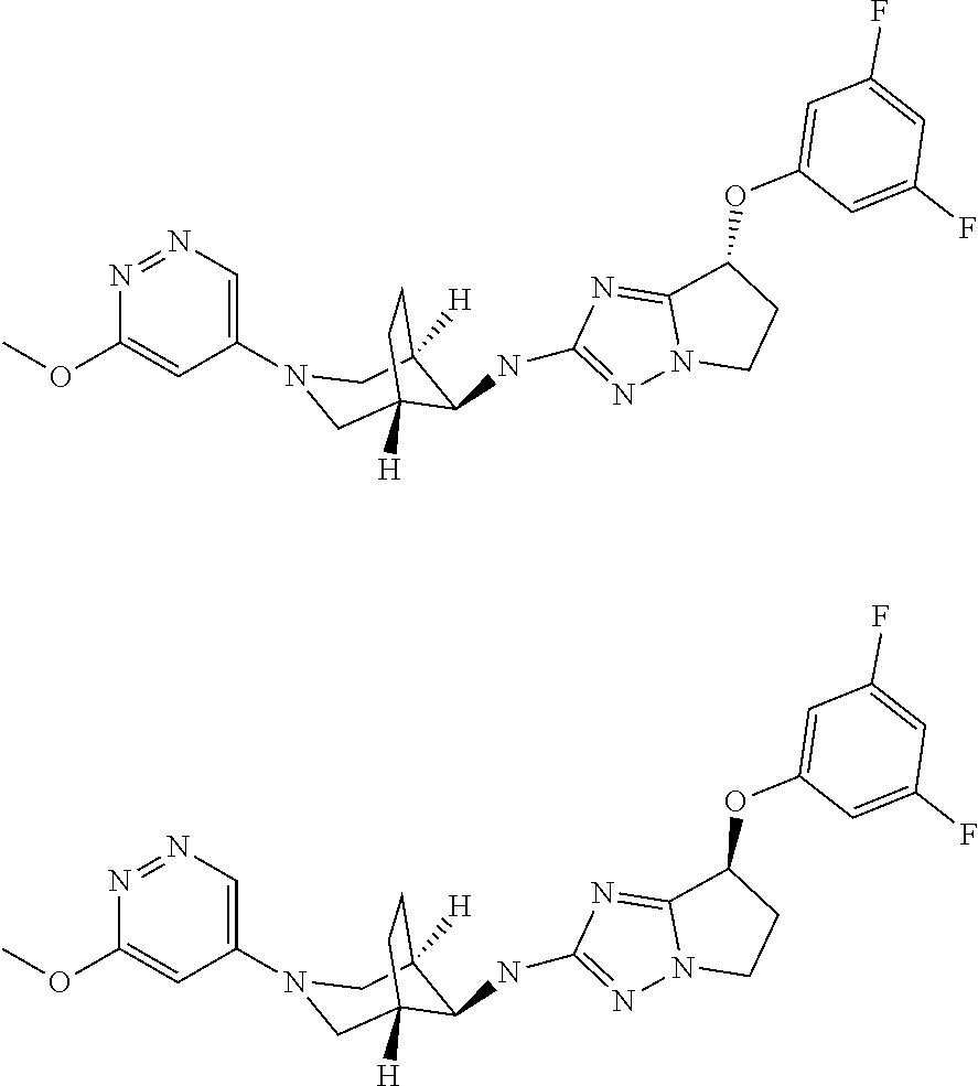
N1(C2=CN=NC(OC)=C2)CC2([H])C(NC3=NN4C(=N3)C(OC3=CC(F)=CC(F)=C3)CC4)C([H])(C1)CC2.N1(C2=CN=NC(OC)=C2)CC2([H])C(NC3=NN4C(=N3)C(OC3=CC(F)=CC(F)=C3)CC4)C([H])(C1)CC2
